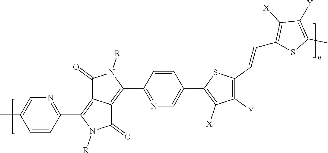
C1(C2=NC=C(C3=C([X])C([Y])=C(C=CC4=C([X])C([Y])=C(C)S4)S3)C=C2)=C2C(=C(C3=NC=C(C)C=C3)N([R])C2=O)C(=O)N1[R]
